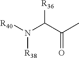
[R40]N(C(C(C)=O)[R36])[R38]
